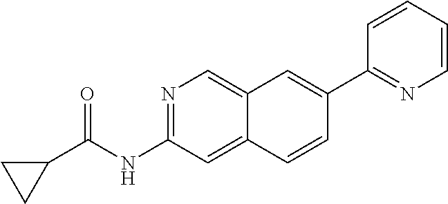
C1=CC=CN=C1C1=CC2=CN=C(NC(=O)C3CC3)C=C2C=C1
